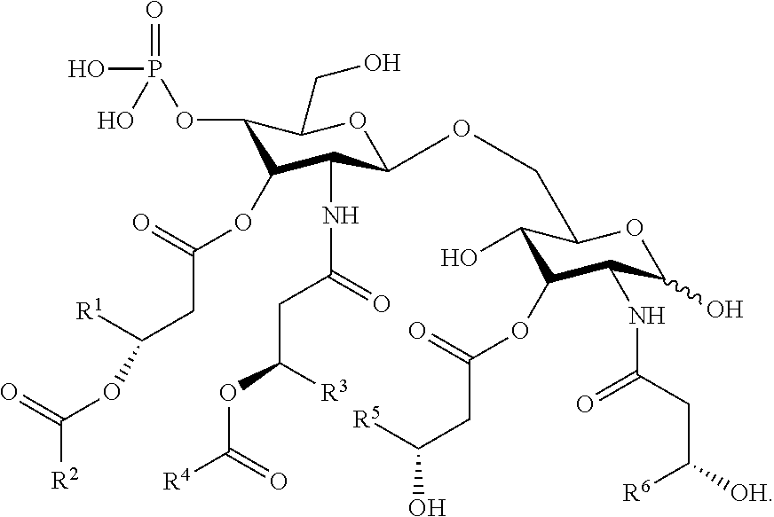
C1(NC(=O)CC([R3])OC(=O)[R4])C(OC(CC(OC([R2])=O)[R1])=O)C(OP(O)(=O)O)C(CO)OC1OCC1C(O)C(OC(=O)CC(O)[R5])C(NC(CC([OH])[R6])=O)C(O)O1
